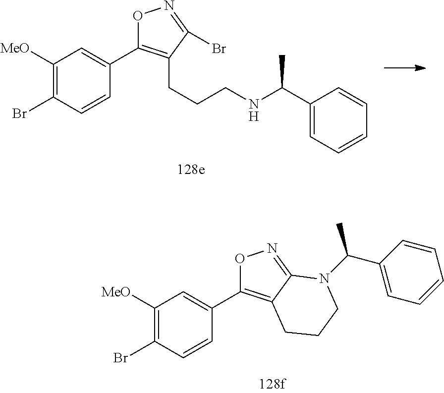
C1([MeO])=C(Br)C=CC(C2=C3C(=NO2)N(C(C2=CC=CC=C2)C)CCC3)=C1.C1([MeO])=C(Br)C=CC(C2=C(CCCNC(C3=CC=CC=C3)C)C(Br)=NO2)=C1
